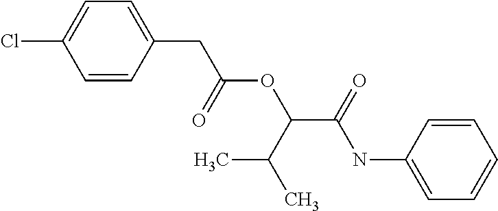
C1=CC(CC(=O)OC(C(=O)NC2=CC=CC=C2)C(C)C)=CC=C1Cl
